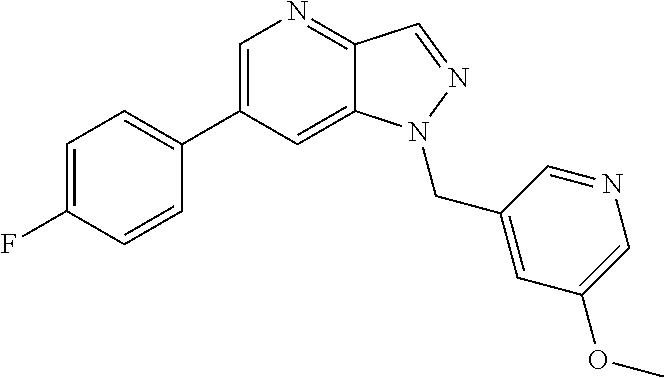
C1(C2=CC=C(F)C=C2)=CN=C2C(=C1)N(CC1=CC(OC)=CN=C1)N=C2
